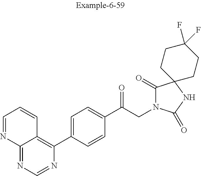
C1=NC2=NC=NC(C3=CC=C(C(CN4C(=O)C5(NC4=O)CCC(F)(F)CC5)=O)C=C3)=C2C=C1
